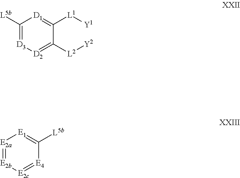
C1([L5b])=[D3][D2]=C([L2][Y2])C([L1][Y1])=[D1]1.[L5b]C1=[E1][E2a]=[E2b][E2c]=[E4]1
